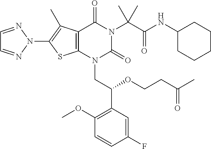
C12=C(N(CC(C3=C(OC)C=CC(F)=C3)OCCC(C)=O)C(=O)N(C(C(=O)NC3CCCCC3)(C)C)C1=O)SC(N1N=CC=N1)=C2C
